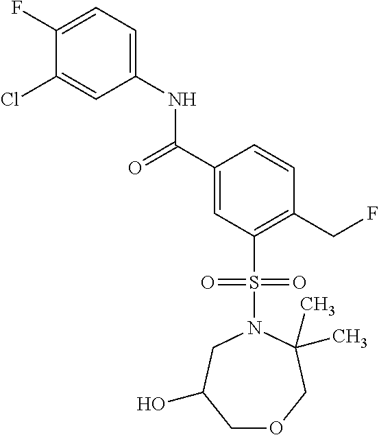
C1(F)=CC=C(NC(C2=CC(S(N3CC(O)COCC3(C)C)(=O)=O)=C(CF)C=C2)=O)C=C1Cl
